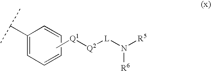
C1(C(C)C)=CC=CC=C1.C[Q1][Q2][L]N([R5])[R6]
